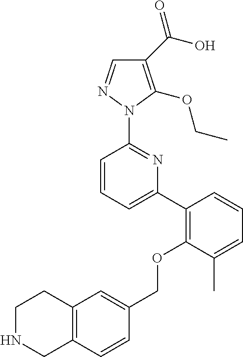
C1(C(O)=O)=C(OCC)N(C2=NC(C3=C(OCC4=CC5=C(C=C4)CNCC5)C(C)=CC=C3)=CC=C2)N=C1
